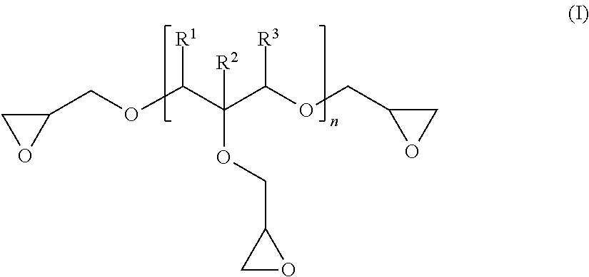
C1(COC(C(C(OCC2OC2)[R3])(OCC2CO2)[R2])[R1])CO1
